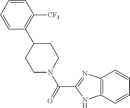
C1=CC=CC([CF3])=C1C1CCN(C(=O)C2=NC3=C(N2)C=CC=C3)CC1
